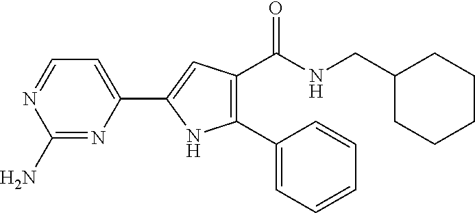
C1(N)=NC(C2=CC(C(=O)NCC3CCCCC3)=C(C3=CC=CC=C3)N2)=CC=N1
